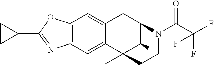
C12=C(C=C3C(=C1)CC1C(C)C3(C)CCN1C(C(F)(F)F)=O)N=C(C1CC1)O2
